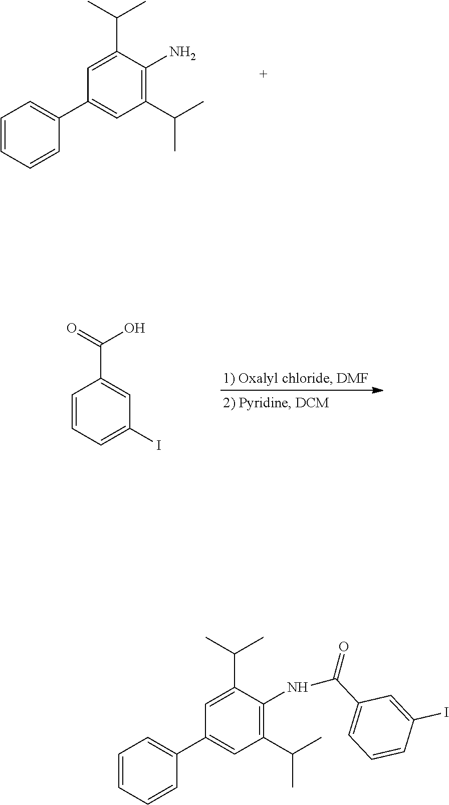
C1=CC=CC(C2=CC(C(C)C)=C(N)C(C(C)C)=C2)=C1.C1=CC=C(I)C=C1C(=O)O.C1=CC=CC(C2=CC(C(C)C)=C(NC(=O)C3=CC=CC(I)=C3)C(C(C)C)=C2)=C1
